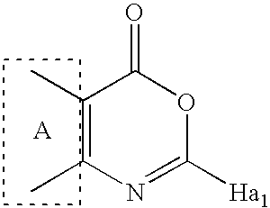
C1(C)=C(C)N=C([Ha1])OC1=O
